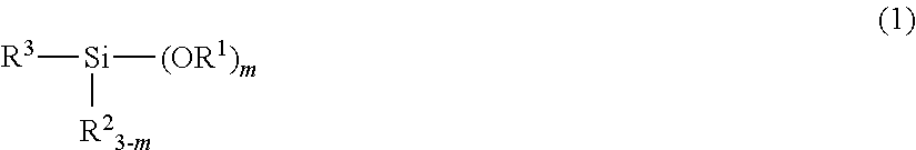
[R3][Si]([(OR1)m])[R23-m]
